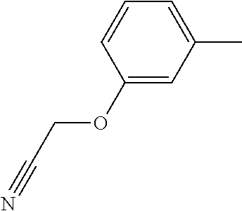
C1(OCC#N)=CC(C)=CC=C1
